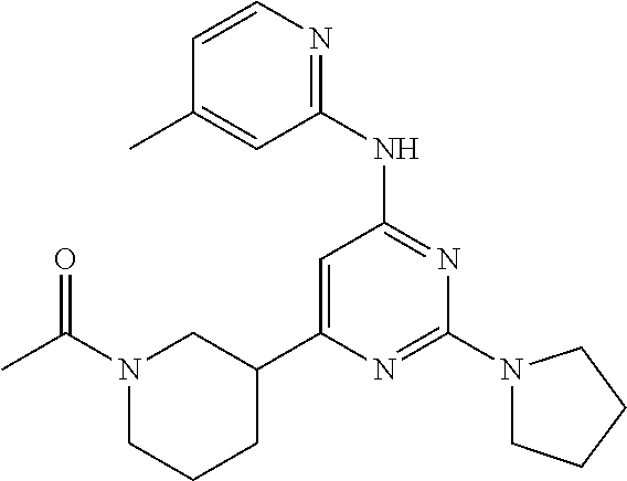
N1=C(N2CCCC2)N=C(NC2=NC=CC(C)=C2)C=C1C1CN(C(C)=O)CCC1
